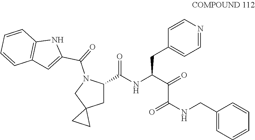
C1(C(NC(C(=O)C(=O)NCC2=CC=CC=C2)CC2=CC=NC=C2)=O)N(C(C2=CC3=C(N2)C=CC=C3)=O)CC2(C1)CC2
